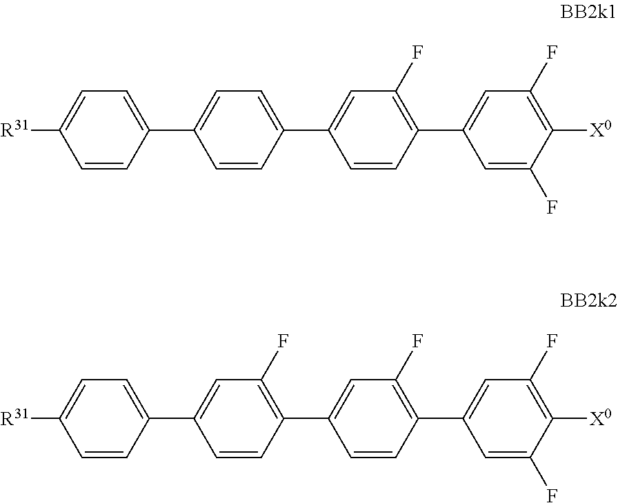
C1=CC(C2=CC=C(C3=CC(F)=C(C4=CC(F)=C([X0])C(F)=C4)C=C3)C=C2)=CC=C1[R31].C1=CC(C2=CC(F)=C(C3=CC(F)=C(C4=CC(F)=C([X0])C(F)=C4)C=C3)C=C2)=CC=C1[R31]
